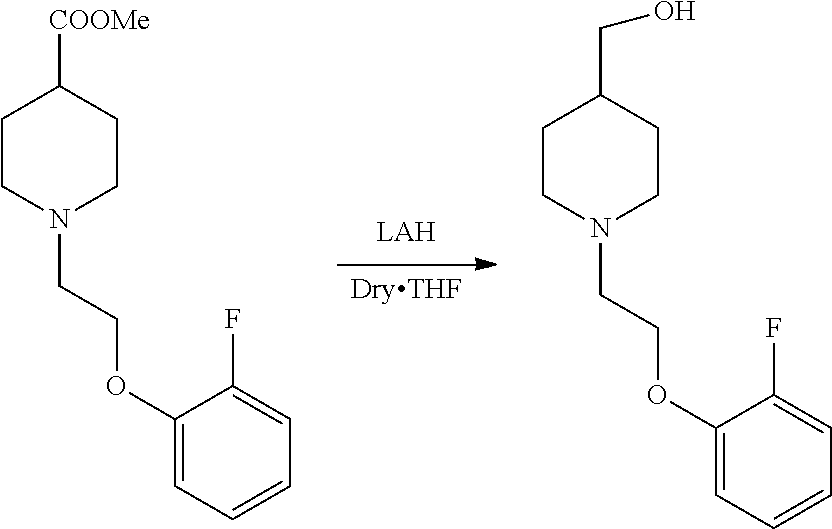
[DryTHF].C1CN(CCOC2=CC=CC=C2F)CCC1[COOMe].C1CN(CCOC2=CC=CC=C2F)CCC1CO
